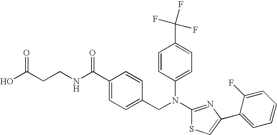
C(CCNC(C1=CC=C(CN(C2=CC=C(C(F)(F)F)C=C2)C2=NC(C3=CC=CC=C3F)=CS2)C=C1)=O)(O)=O
